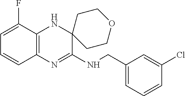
C1=C(F)C2=C(C=C1)N=C(NCC1=CC=CC(Cl)=C1)C1(N2)CCOCC1
